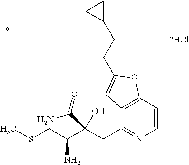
C12=C(C=CN=C1CC(C(CSC)N)(O)C(=O)N)OC(CCC1CC1)=C2
